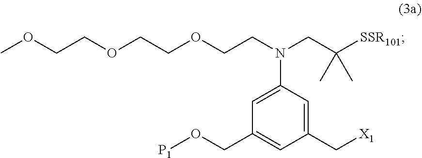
COCCOCCOCCN(CC([SSR101])(C)C)C1=CC(CO[P1])=CC(C[X1])=C1
